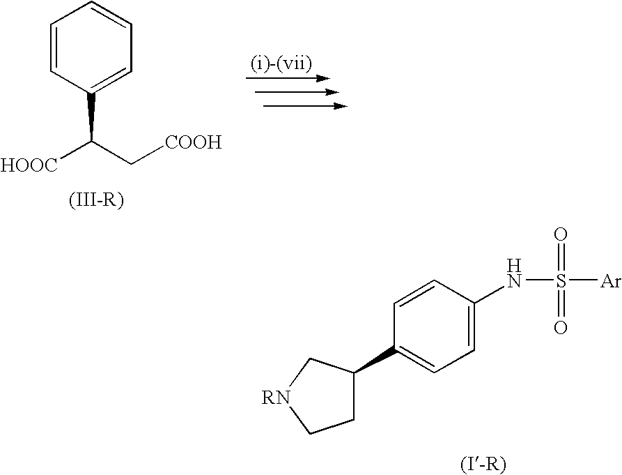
C1=CC(C([HOOC])C[COOH])=CC=C1.C1=C(NS(=O)(=O)[Ar])C=CC(C2CC[RN]C2)=C1
